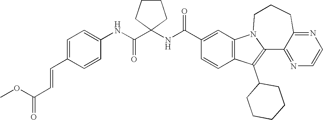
C1(C(NC2(C(NC3=CC=C(C=CC(OC)=O)C=C3)=O)CCCC2)=O)=CC2=C(C=C1)C(C1CCCCC1)=C1N2CCCC2=NC=CN=C12
